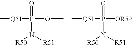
O=P(OC)([Q51]C)N([R50])[R51].O=P([OR59])([Q51]C)N([R50])[R51]
